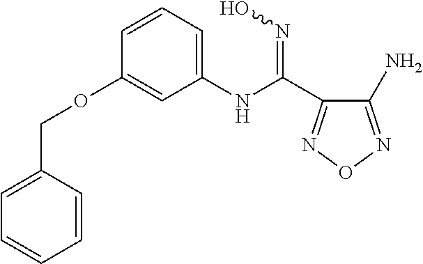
C1=CC=C(NC(C2=NON=C2N)=NO)C=C1OCC1=CC=CC=C1
